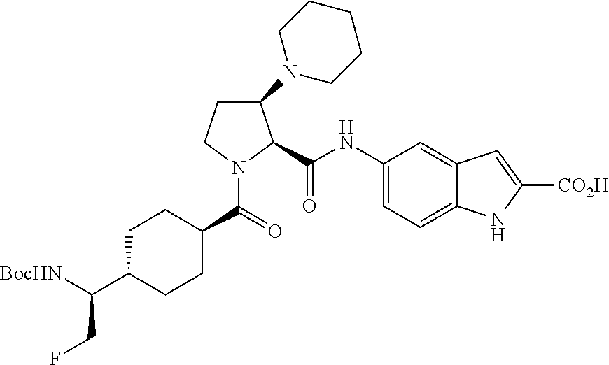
C1(N2CCCCC2)CCN(C(=O)C2CCC(C([BocHN])CF)CC2)C1C(NC1=CC=C2C(=C1)C=C([CO2H])N2)=O
